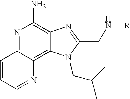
C1=CC=NC2=C3C(=C(N)N=C12)N=C(CN[R])N3CC(C)C
